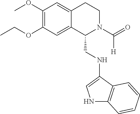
COC1=C(OCC)C=C2C(=C1)CCN(C(=O)[H])C2CNC1=CNC2=C1C=CC=C2
